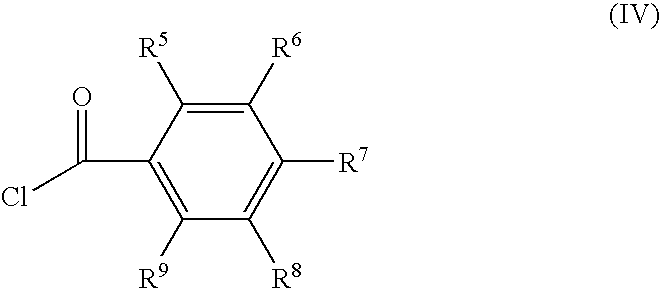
C1([R6])=C([R5])C(C(=O)Cl)=C([R9])C([R8])=C1[R7]
